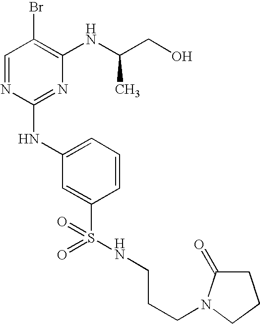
C1=NC(NC2=CC=CC(S(NCCCN3C(=O)CCC3)(=O)=O)=C2)=NC(NC(CO)C)=C1Br
